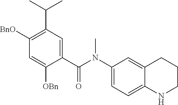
C1([BnO])=C(C(C)C)C=C(C(N(C2=CC=C3C(=C2)CCCN3)C)=O)C([OBn])=C1
